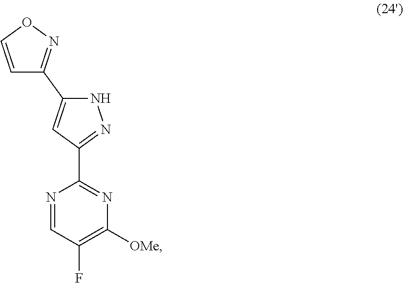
N1=CC(F)=C([OMe])N=C1C1=NNC(C2=NOC=C2)=C1
